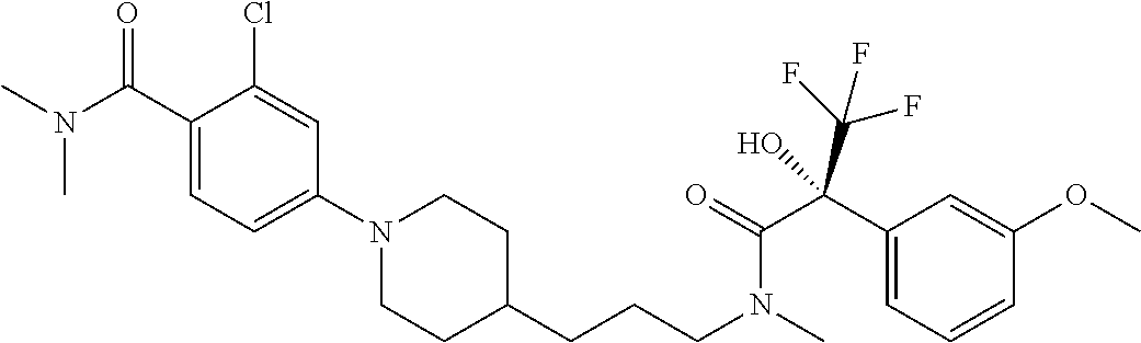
C1(N2CCC(CCCN(C)C(=O)C(C3=CC=CC(OC)=C3)(C(F)(F)F)O)CC2)=CC=C(C(N(C)C)=O)C(Cl)=C1
